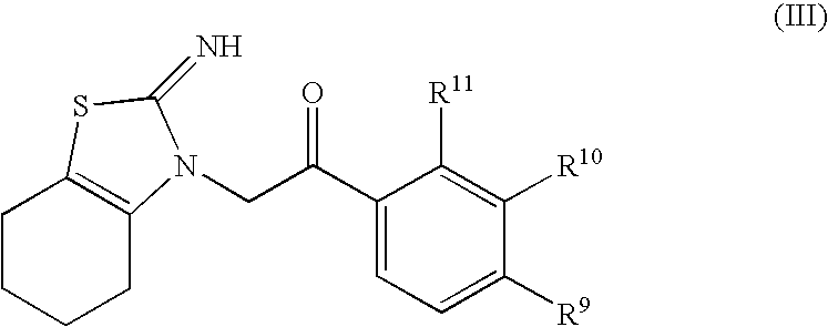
C1C2=C(CCC1)SC(=N)N2CC(C1=CC=C([R9])C([R10])=C1[R11])=O
